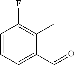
C1=CC=C(C=O)C(C)=C1F
